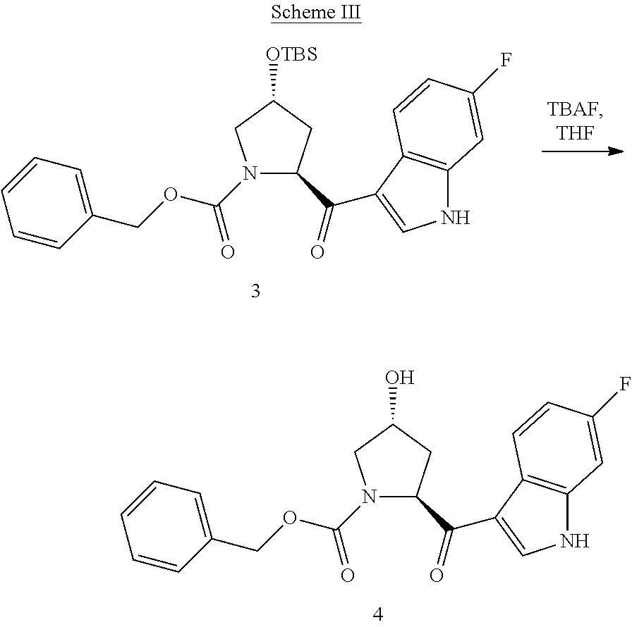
C1(C(=O)C2=CNC3=C2C=CC(F)=C3)CC(O)CN1C(OCC1=CC=CC=C1)=O.C1(C(=O)C2=CNC3=C2C=CC(F)=C3)CC([OTBS])CN1C(OCC1=CC=CC=C1)=O
